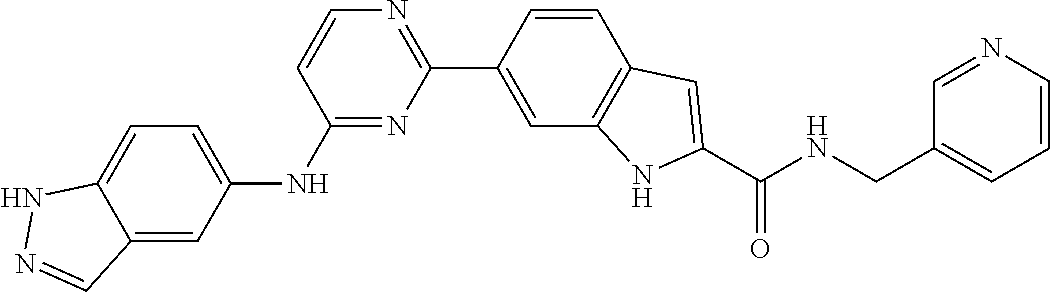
C12=CC=C(NC3=NC(C4=CC5=C(C=C4)C=C(C(NCC4=CC=CN=C4)=O)N5)=NC=C3)C=C1C=NN2
